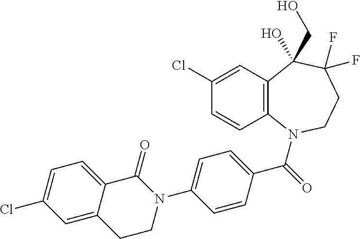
C1(Cl)=CC2=C(C=C1)N(C(=O)C1=CC=C(N3C(=O)C4=CC=C(Cl)C=C4CC3)C=C1)CCC(F)(F)C2(O)CO
